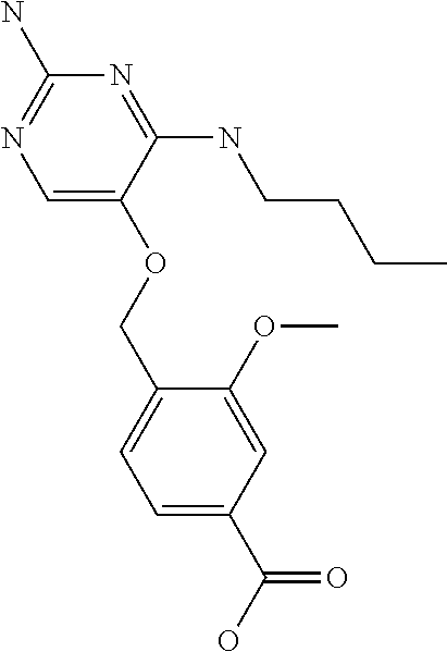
C1(N)=NC=C(OCC2=CC=C(C(O)=O)C=C2OC)C(NCCCC)=N1
